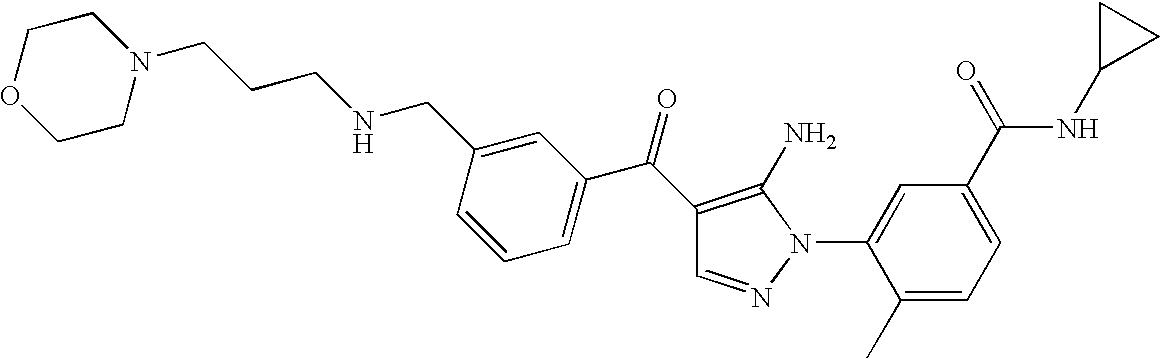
N(CC1=CC(C(C2=C(N)N(C3=CC(C(=O)NC4CC4)=CC=C3C)N=C2)=O)=CC=C1)CCCN1CCOCC1
